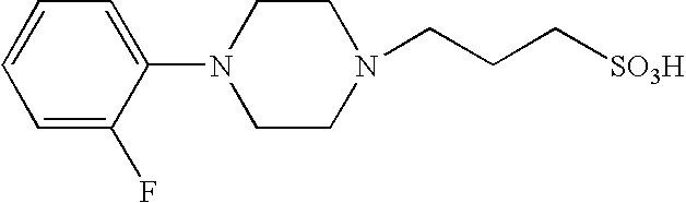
C1=C(F)C(N2CCN(CCC[SO3H])CC2)=CC=C1
